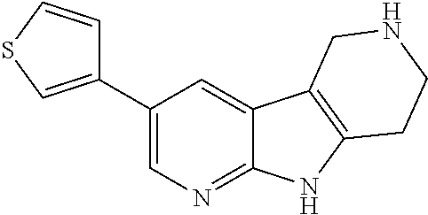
C1=C2C(=NC=C1C1=CSC=C1)NC1=C2CNCC1
